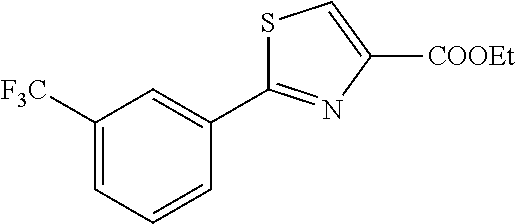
[COOEt]C1=CSC(C2=CC([F3C])=CC=C2)=N1
